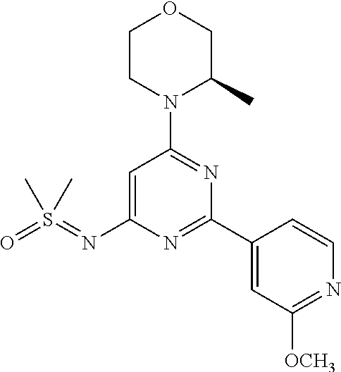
C1=C(N=S(=O)(C)C)N=C(C2=CC([OCH3])=NC=C2)N=C1N1C(C)COCC1
